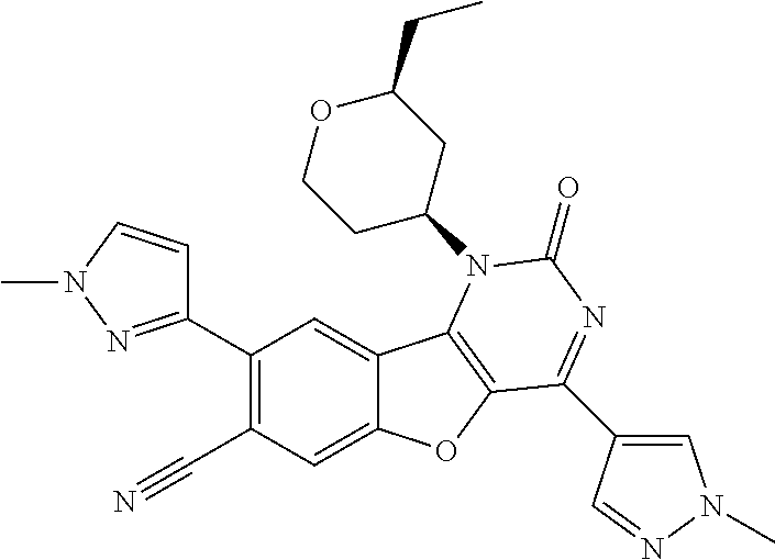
C1(C2=NN(C)C=C2)=C(C#N)C=C2C(=C1)C1=C(O2)C(C2=CN(C)N=C2)=NC(=O)N1C1CC(CC)OCC1
